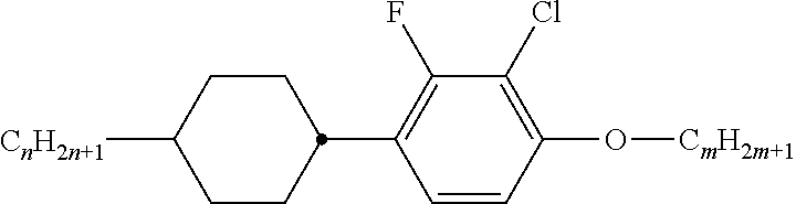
C1CC(C2=C(F)C(Cl)=C(O[CmH2m+1])C=C2)CCC1[CnH2n+1]
